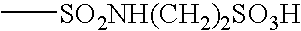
C[SO2NH(CH2)2SO3H]
